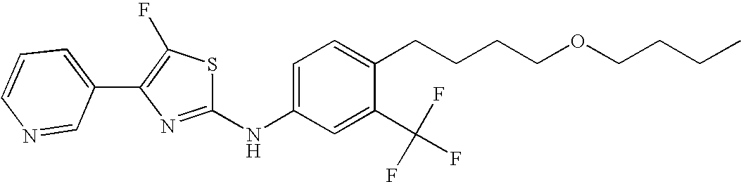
C1=CC=C(C2=C(F)SC(NC3=CC=C(CCCCOCCCC)C(C(F)(F)F)=C3)=N2)C=N1
